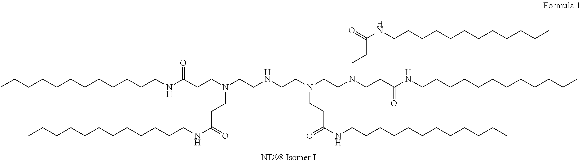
C(N(CCNCCN(CCN(CCC(NCCCCCCCCCCCC)=O)CCC(NCCCCCCCCCCCC)=O)CCC(NCCCCCCCCCCCC)=O)CCC(NCCCCCCCCCCCC)=O)CC(NCCCCCCCCCCCC)=O
